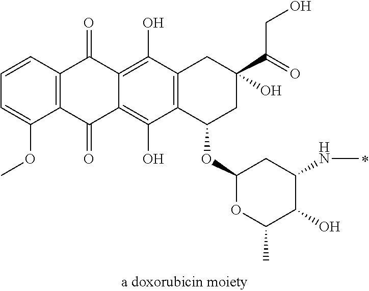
C1=CC2=C(C(OC)=C1)C(=O)C1=C(O)C3=C(C(O)=C1C2=O)CC(C(=O)CO)(O)CC3OC1OC(C)C(O)C(NC)C1
